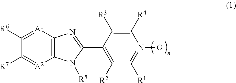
C1([R6])=[A1]C2=C([A2]=C1[R7])N([R5])C(C1=C([R2])C([R1])=N(O)C([R4])=C1[R3])=N2
